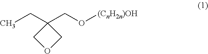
CCC1(CO[(CnH2n)OH])COC1
